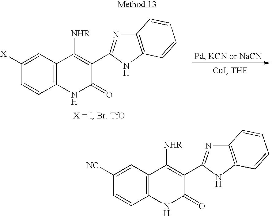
C12=C(C=C([X])C=C1)C([NHR])=C(C1=NC3=C(N1)C=CC=C3)C(=O)N2.C12=C(C=C([NC])C=C1)C([NHR])=C(C1=NC3=C(N1)C=CC=C3)C(=O)N2
